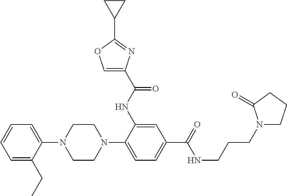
C1=CC=C(CC)C(N2CCN(C3=CC=C(C(=O)NCCCN4CCCC4=O)C=C3NC(C3=COC(C4CC4)=N3)=O)CC2)=C1
